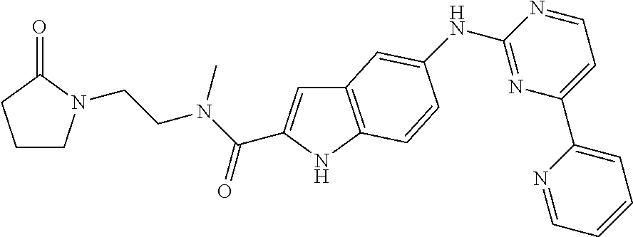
C1=NC(NC2=CC3=C(NC(C(N(C)CCN4CCCC4=O)=O)=C3)C=C2)=NC(C2=CC=CC=N2)=C1
